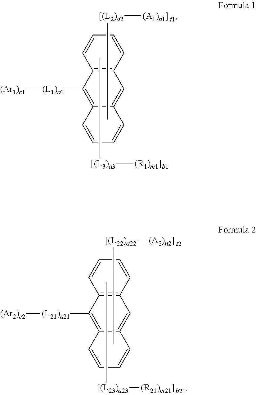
C1=CC2=C(C=C1)C=C1C(=C2[(L1)a1][(Ar1)c1])C=CC=C1.[[(L3)a3]([(R1)m1]])C.[[(L2)a2]([(A1)n1]])C.C1=CC2=C(C=C1)C=C1C(=C2[(L21)a21][(Ar2)c2])C=CC=C1.[[(L23)a23]([(R21)m21]])C.[[(L22)a22]([(A2)n2]])C
